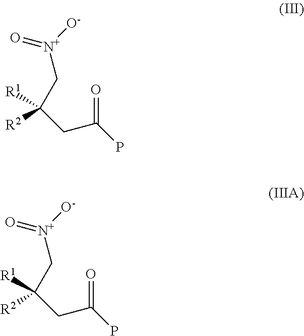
[R2]C(CC(P)=O)(C[N+]([O-])=O)[R1].[R2]C(CC(P)=O)(C[N+]([O-])=O)[R1]
